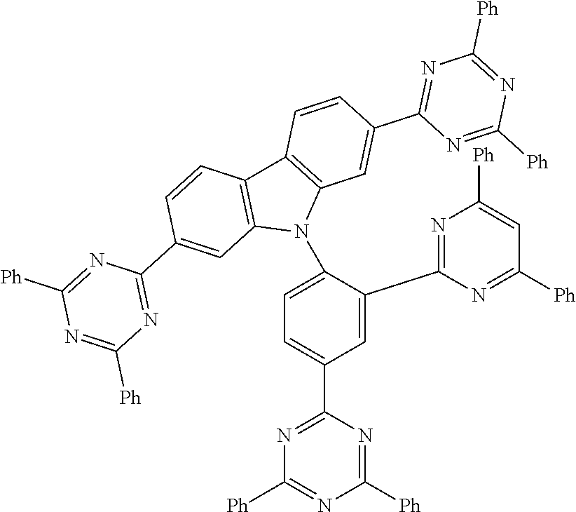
C1=C(C2=NC([Ph])=CC([Ph])=N2)C(N2C3=C(C4=C2C=C(C2=NC([Ph])=NC([Ph])=N2)C=C4)C=CC(C2=NC([Ph])=NC([Ph])=N2)=C3)=CC=C1C1=NC([Ph])=NC([Ph])=N1
